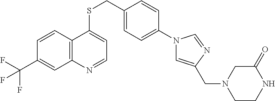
C12=C(C=CC(C(F)(F)F)=C1)C(SCC1=CC=C(N3C=C(CN4CCNC(=O)C4)N=C3)C=C1)=CC=N2
